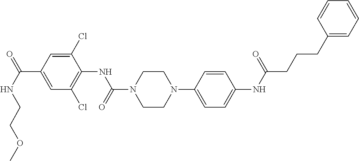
N(C(=O)C1=CC(Cl)=C(NC(=O)N2CCN(C3=CC=C(NC(=O)CCCC4=CC=CC=C4)C=C3)CC2)C(Cl)=C1)CCOC
